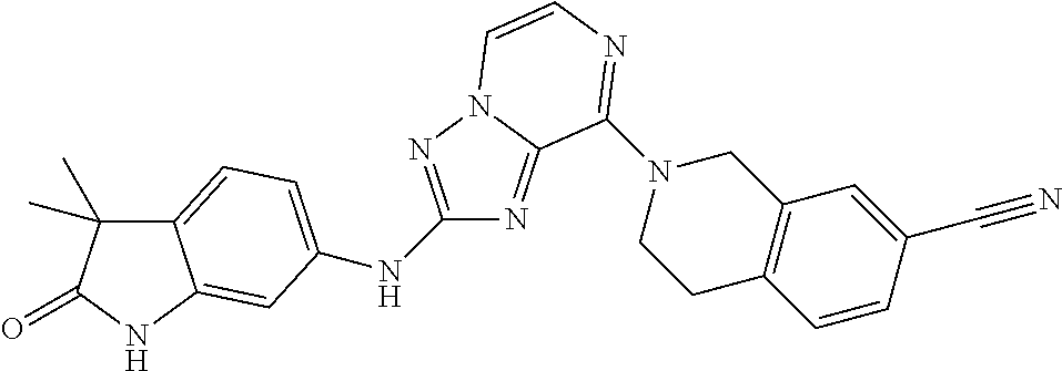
C12=CC=C(NC3=NN4C(=N3)C(N3CCC5=C(C3)C=C(C#N)C=C5)=NC=C4)C=C1NC(=O)C2(C)C
